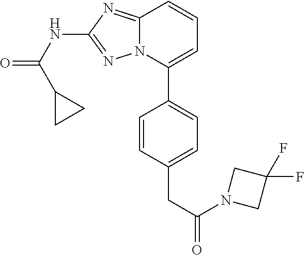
C12=NC(NC(=O)C3CC3)=NN1C(C1=CC=C(CC(=O)N3CC(F)(F)C3)C=C1)=CC=C2
